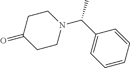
C1CN(C(C2=CC=CC=C2)C)CCC1=O
